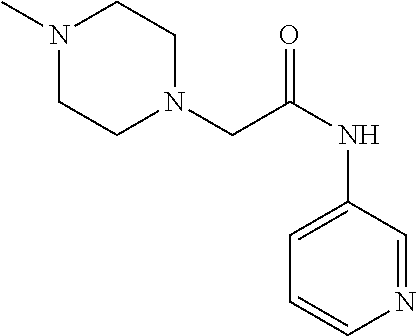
N1(C)CCN(CC(NC2=CC=CN=C2)=O)CC1
